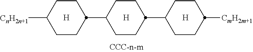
[H].C1CC([CnH2n+1])CCC1C1CCC(C2CCC([CmH2m+1])CC2)CC1.[H].[H]
